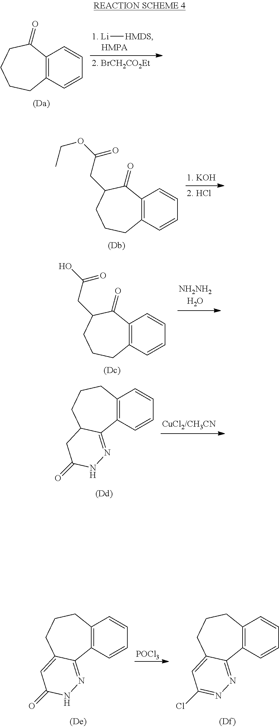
C12=C(C(=O)CCCC1)C=CC=C2.[1. Li][HMDS].C12=C(C(=O)C(CC(OCC)=O)CCC1)C=CC=C2.[(Db)].C12=C(C(=O)C(CC(O)=O)CCC1)C=CC=C2.[(Dc)].O=C1CC2CCCC3=C(C2=NN1)C=CC=C3.ClC1=NN=C2C3=C(CCCC2=C1)C=CC=C3.O=C1C=C2CCCC3=C(C2=NN1)C=CC=C3.[POCl3]
